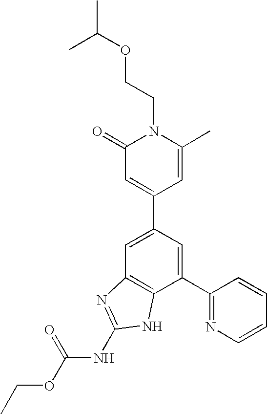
C1=C(C2=CC(=O)N(CCOC(C)C)C(C)=C2)C=C(C2=NC=CC=C2)C2=C1N=C(NC(OCC)=O)N2
